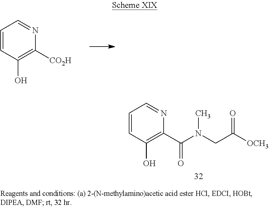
C1=CC(O)=C(C(N(CC([OCH3])=O)C)=O)N=C1.C1=CC(O)=C([CO2H])N=C1
